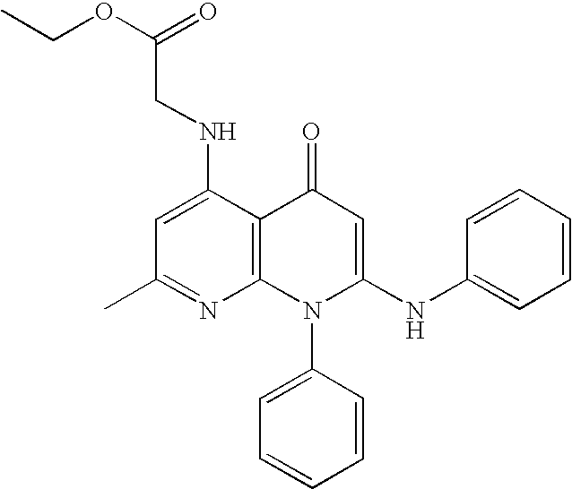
C1(C)=NC2=C(C(NCC(OCC)=O)=C1)C(=O)C=C(NC1=CC=CC=C1)N2C1=CC=CC=C1
